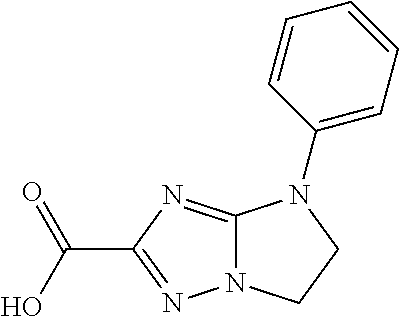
C12=NC(C(O)=O)=NN1CCN2C1=CC=CC=C1
